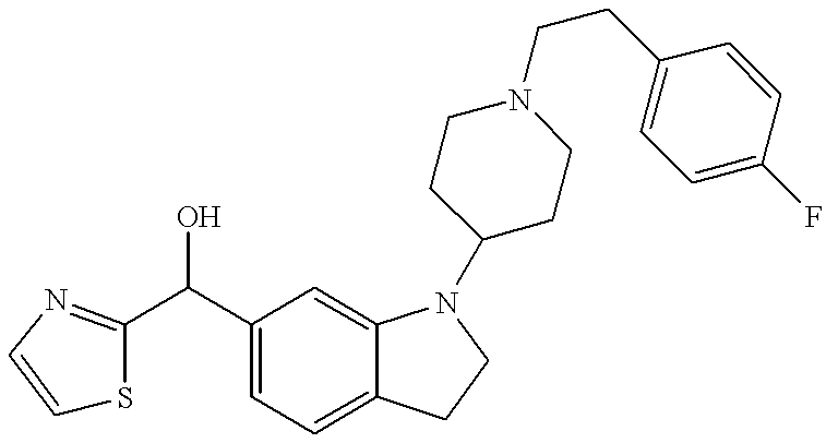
C(C1=CC=C2C(=C1)N(C1CCN(CCC3=CC=C(F)C=C3)CC1)CC2)(O)C1=NC=CS1
